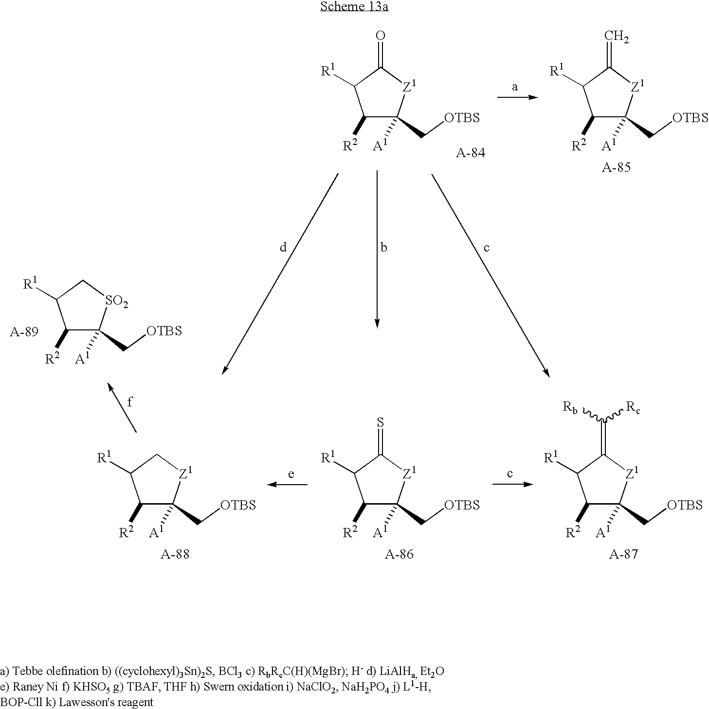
C1([R2])C(C[OTBS])([A1])[Z1]C(=O)C1[R1].C1([R2])C(C[OTBS])([A1])[Z1]C(=C)C1[R1].C1([R2])C(C[OTBS])([A1])[Z1]C(=S)C1[R1].C1([R2])C(C[OTBS])([A1])[Z1]C(=C([Rb])[Rc])C1[R1].C1([R2])C(C[OTBS])([A1])[Z1]CC1[R1].C1([R2])C(C[OTBS])([A1])[SO2]CC1[R1]
